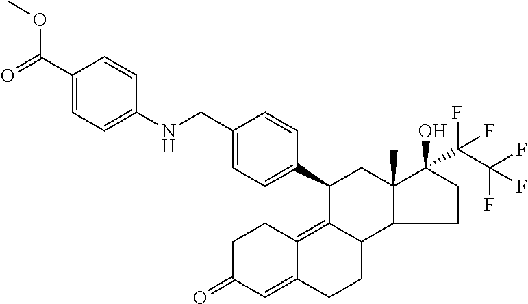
C1C(=O)C=C2C(=C3C(CC2)C2C(C)(CC3C3=CC=C(CNC4=CC=C(C(=O)OC)C=C4)C=C3)C(O)(C(C(F)(F)F)(F)F)CC2)C1
